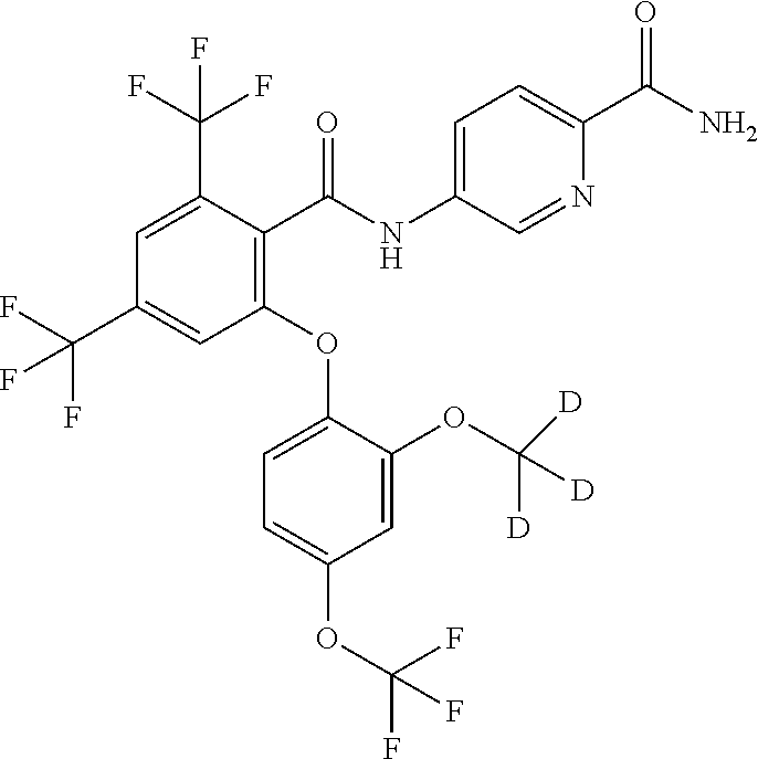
C1=C(C(F)(F)F)C(C(=O)NC2=CC=C(C(N)=O)N=C2)=C(OC2=CC=C(OC(F)(F)F)C=C2OC([D])([D])[D])C=C1C(F)(F)F
